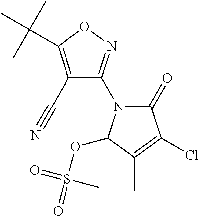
C1(C#N)=C(C(C)(C)C)ON=C1N1C(=O)C(Cl)=C(C)C1OS(=O)(=O)C
